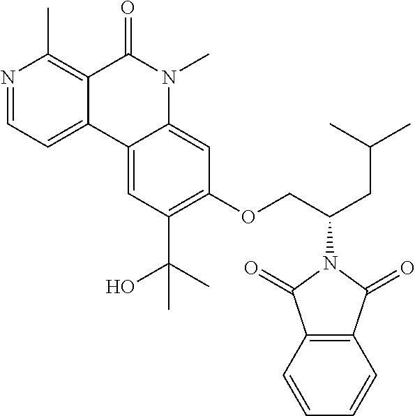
N1=CC=C2C(=C1C)C(=O)N(C)C1=CC(OCC(CC(C)C)N3C(=O)C4=C(C3=O)C=CC=C4)=C(C(C)(O)C)C=C21
